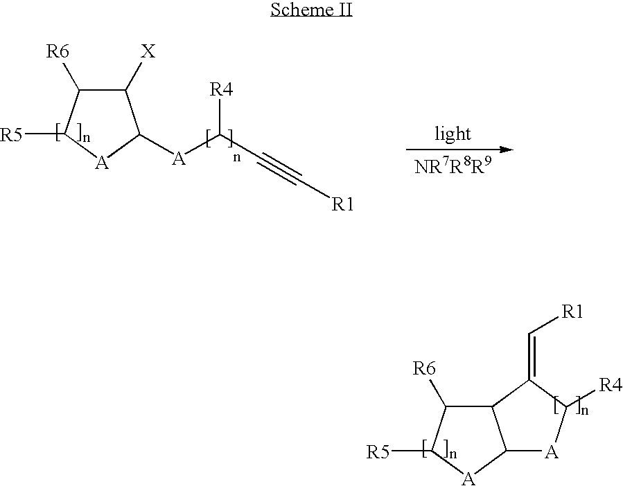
C1([X])C([R6])C([R5])[A]C1[A]C(C#C[R1])[R4].C12C([R6])C([R5])[A]C1[A]C([R4])C2=C[R1]
